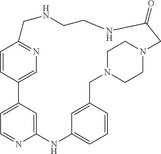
C1C2=NC=C(C=C2)C2=CC=NC(=C2)NC2=CC=CC(=C2)CN2CCN(CC2)CC(=O)NCCN1
